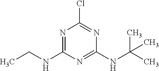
N1=C(NCC)N=C(NC(C)(C)C)N=C1Cl
